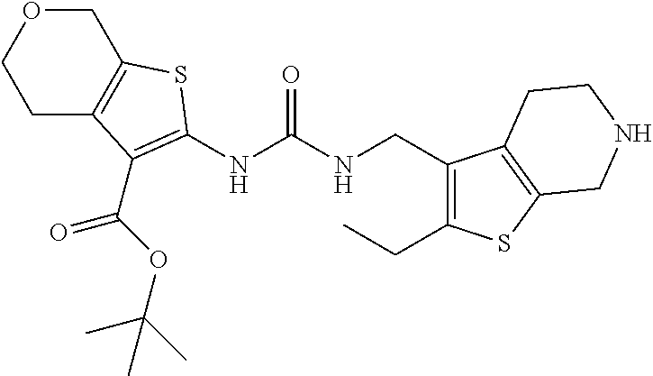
C1C2=C(COC1)SC(NC(NCC1=C(CC)SC3=C1CCNC3)=O)=C2C(=O)OC(C)(C)C
